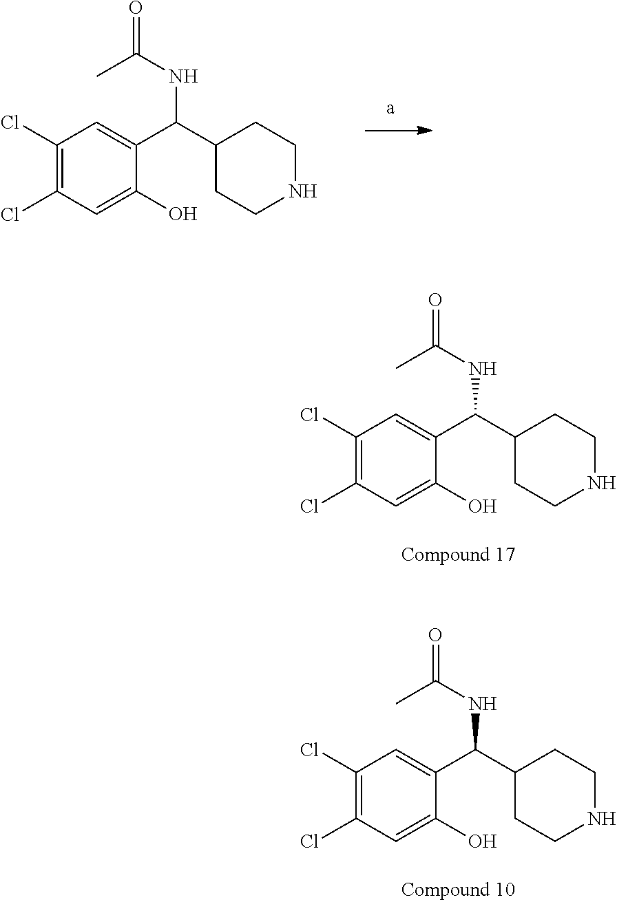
ClC1=C(Cl)C=C(O)C(C(C2CCNCC2)NC(=O)C)=C1.ClC1=C(Cl)C=C(O)C(C(C2CCNCC2)NC(=O)C)=C1.ClC1=C(Cl)C=C(O)C(C(C2CCNCC2)NC(=O)C)=C1
